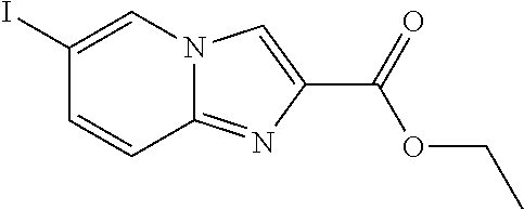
N12C(=NC(C(=O)OCC)=C1)C=CC(I)=C2
